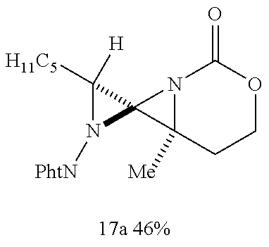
N12C([Me])(CCOC1=O)C21C([H11C5])([H])N1[PhtN]
